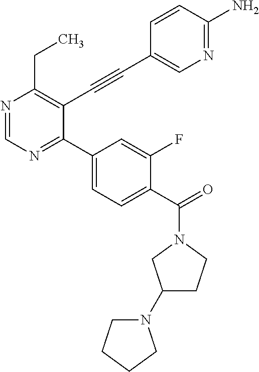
N1=CN=C(C2=CC=C(C(=O)N3CCC(N4CCCC4)C3)C(F)=C2)C(C#CC2=CN=C(N)C=C2)=C1CC
